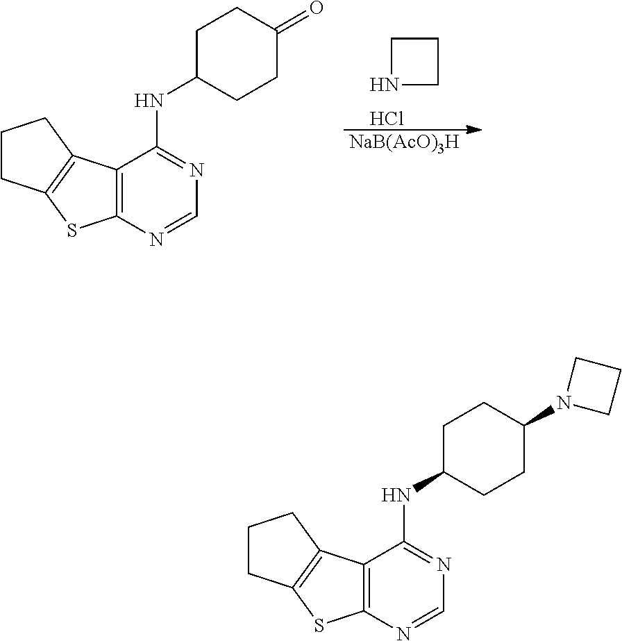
[NaB(AcO)3H].C12=C(N=CN=C1NC1CCC(=O)CC1)SC1=C2CCC1.N1CCC1.Cl.C12=C(N=CN=C1NC1CCC(N3CCC3)CC1)SC1=C2CCC1
